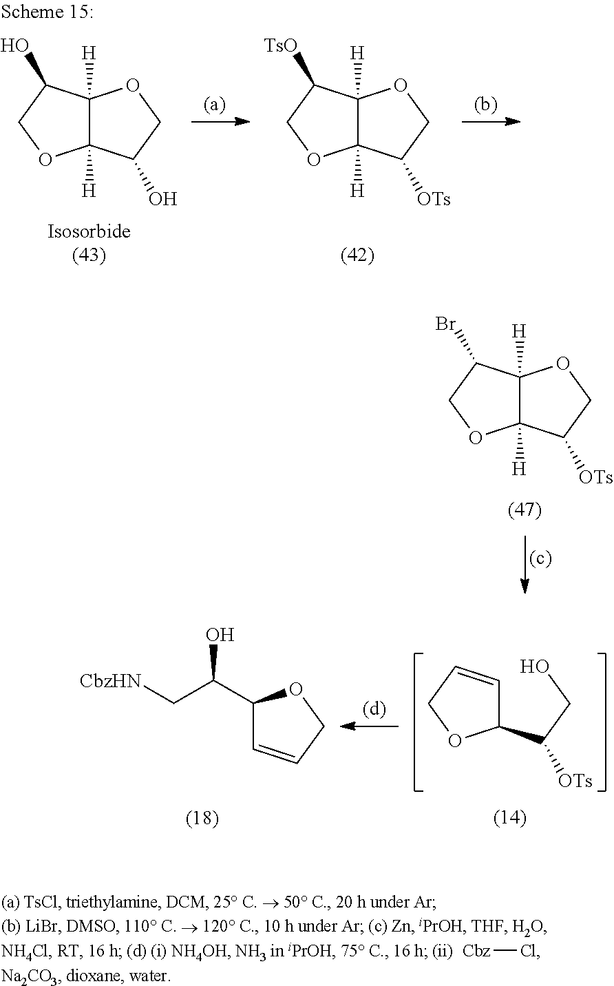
C12([H])C([H])(C(Br)CO1)OCC2[OTs].C1(C(CO)[OTs])C=CCO1.C1(C(C[CbzHN])O)C=CCO1.[Cbz]Cl.C12([H])C([H])(C(O)CO1)OCC2O.C12([H])C([H])(C([TsO])CO1)OCC2[OTs]
